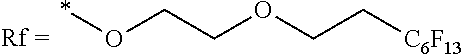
*OCCOCC[C6F13]
